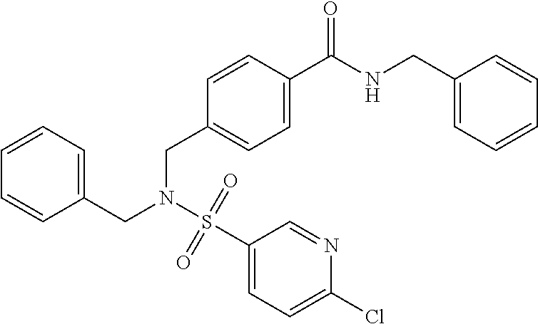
C1=CC=CC(CN(S(C2=CC=C(Cl)N=C2)(=O)=O)CC2=CC=C(C(NCC3=CC=CC=C3)=O)C=C2)=C1
